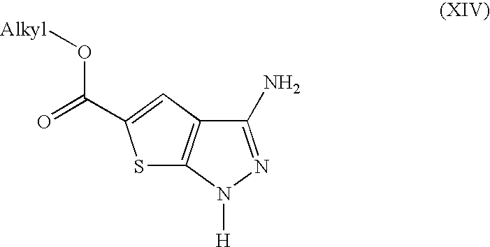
C1(N)=NN([H])C2=C1C=C(C(=O)O[Alkyl])S2
